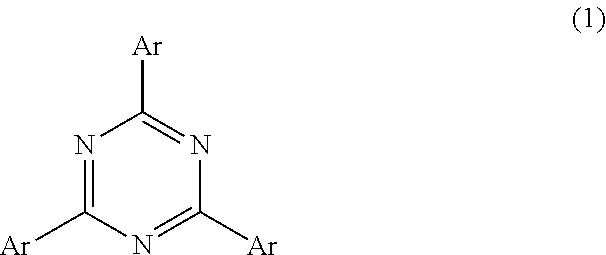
N1=C([Ar])N=C([Ar])N=C1[Ar]
